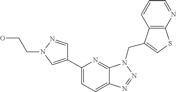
C1(C2=CN(CCO)N=C2)=CC=C2C(=N1)N(CC1=CSC3=C1C=CC=N3)N=N2
